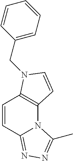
C1=CC2=NN=C(C)N2C2=C1N(CC1=CC=CC=C1)C=C2
